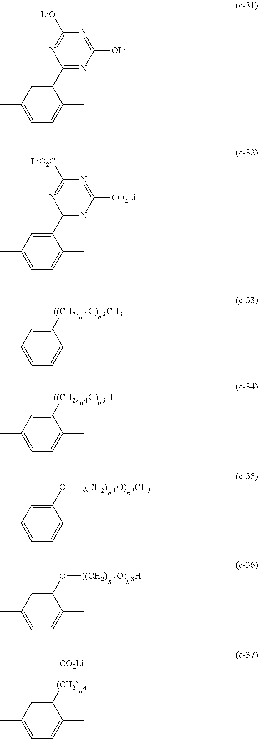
CC1=CC=C(C)C([((CH2)     O)     CH3])=C1.CC1=CC=C(C)C([((CH2)     O)     H])=C1.CC1=CC=C(C)C(O[((CH2)     O)     CH3])=C1.CC1=CC=C(C)C(O[((CH2)     O)     H])=C1.[(CH2)](C1=CC(C)=CC=C1C)[CO2Li].CC1=CC=C(C)C(C2=NC([OLi])=NC([LiO])=N2)=C1.CC1=CC=C(C)C(C2=NC([CO2Li])=NC([LiO2C])=N2)=C1
